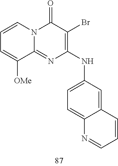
C1=CC=C([OMe])C2=NC(NC3=CC=C4C(=C3)C=CC=N4)=C(Br)C(=O)N12
